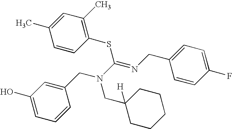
C1(O)=CC=CC(CN(C(=NCC2=CC=C(F)C=C2)SC2=C(C)C=C(C)C=C2)CC2([H])CCCCC2)=C1
